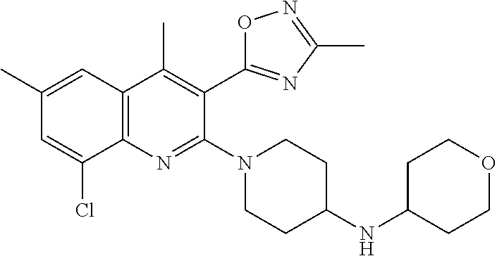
C12=C(C=C(C)C=C1Cl)C(C)=C(C1=NC(C)=NO1)C(N1CCC(NC3CCOCC3)CC1)=N2
